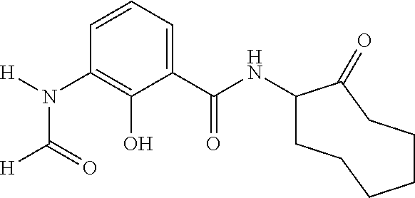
N(C1=C(O)C(C(NC2CCCCCCC2=O)=O)=CC=C1)([H])C(=O)[H]
